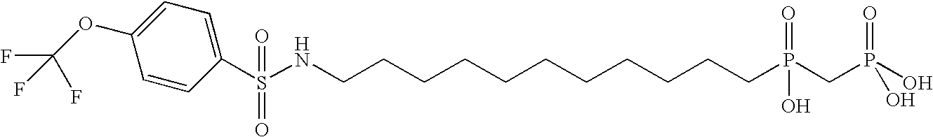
C1(OC(F)(F)F)=CC=C(S(NCCCCCCCCCCCP(CP(O)(=O)O)(=O)O)(=O)=O)C=C1
